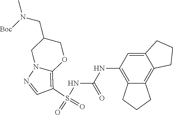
S(NC(NC1=C2C(=C3C(=C1)CCC3)CCC2)=O)(C1=C2N(N=C1)CC(CN(C)[Boc])CO2)(=O)=O
